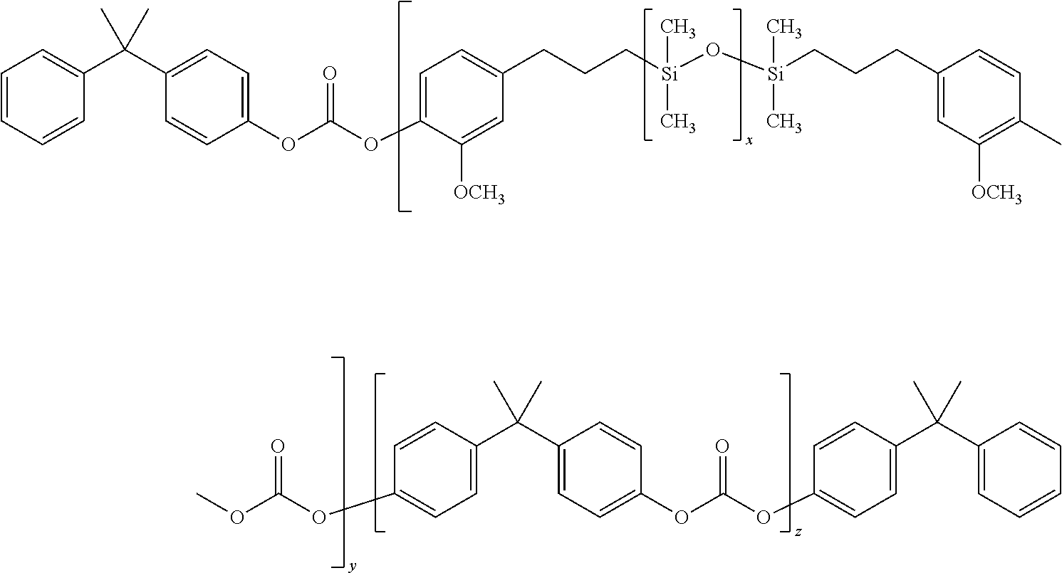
C1=CC=CC(C(C2=CC=C(OC(OC3=CC=C(CCC[Si](O[Si](CCCC4=CC([OCH3])=C(C)C=C4)(C)C)(C)C)C=C3[OCH3])=O)C=C2)(C)C)=C1.COC(OC1=CC=C(C(C2=CC=C(OC(OC3=CC=C(C(C4=CC=CC=C4)(C)C)C=C3)=O)C=C2)(C)C)C=C1)=O
